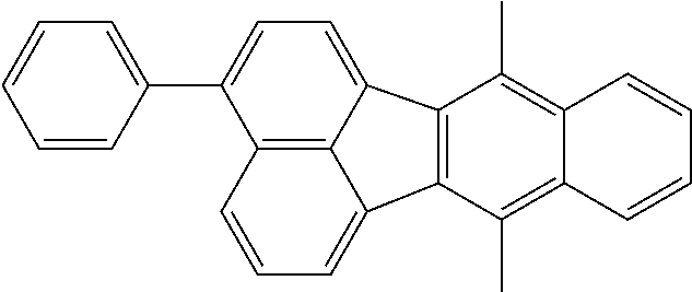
C12=C(C)C3=C(C(C)=C1C=CC=C2)C1=CC=CC2=C1C3=CC=C2C1=CC=CC=C1
